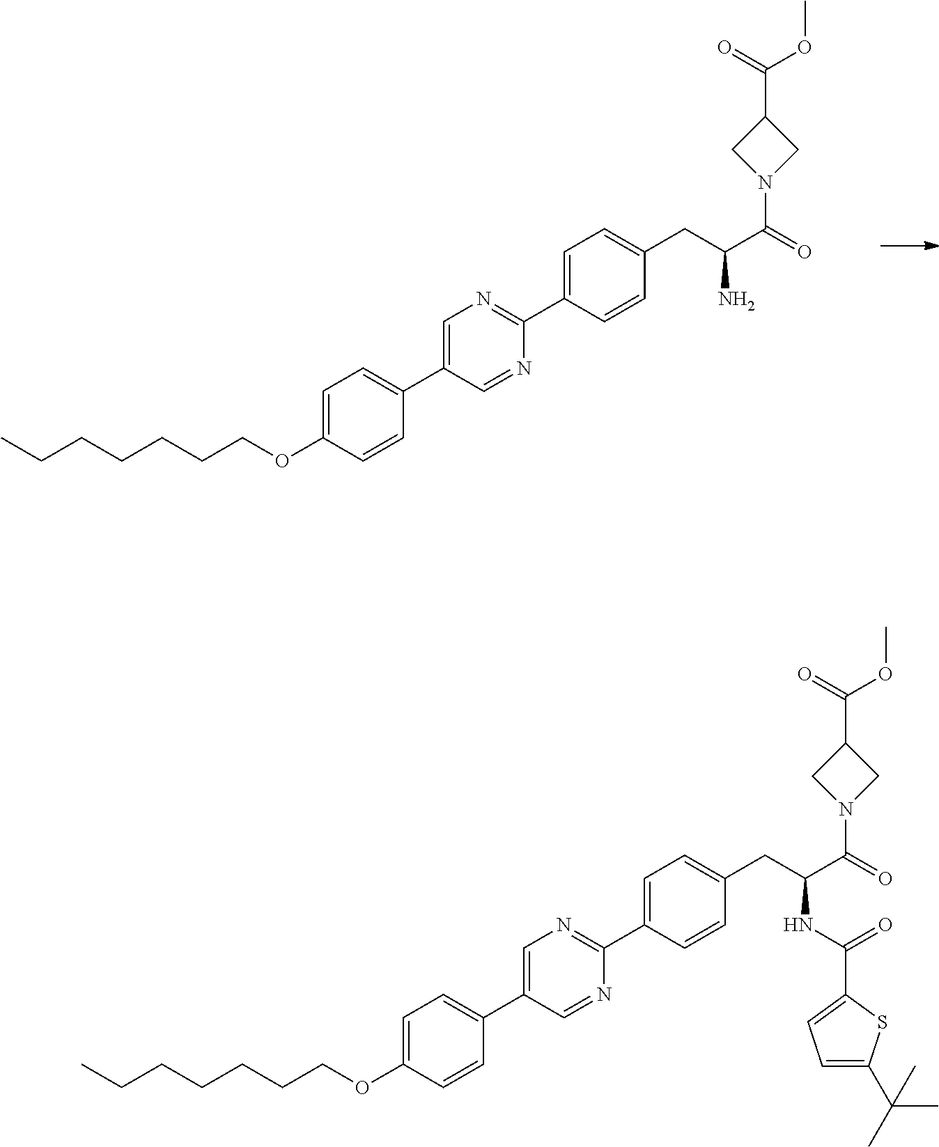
CCCCCCCOC1=CC=C(C2=CN=C(C3=CC=C(CC(C(=O)N4CC(C(=O)OC)C4)N)C=C3)N=C2)C=C1.CCCCCCCOC1=CC=C(C2=CN=C(C3=CC=C(CC(C(=O)N4CC(C(=O)OC)C4)NC(=O)C4=CC=C(C(C)(C)C)S4)C=C3)N=C2)C=C1
